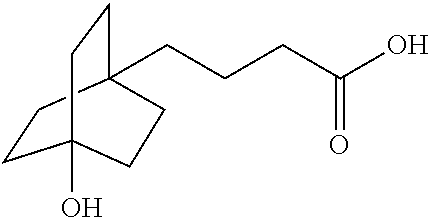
OC12CCC(CCCC(O)=O)(CC1)CC2
